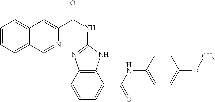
C1=CC=C2C(=C1)C=C(C(NC1=NC3=C(N1)C(C(NC1=CC=C(OC)C=C1)=O)=CC=C3)=O)N=C2
